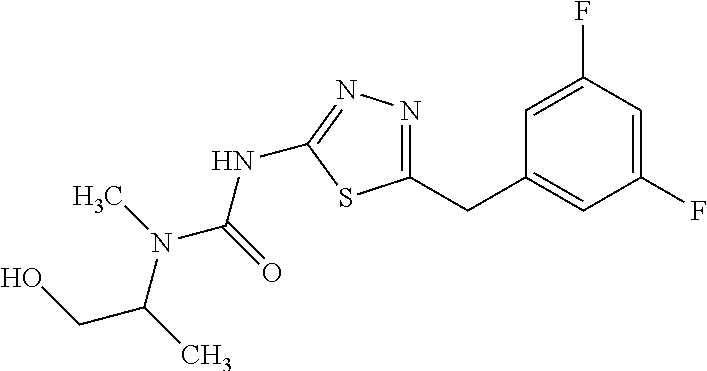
C1=C(F)C=C(F)C=C1CC1=NN=C(NC(=O)N(C)C(CO)C)S1
